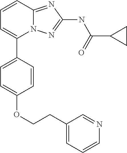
C1=CC2=NC(NC(C3CC3)=O)=NN2C(C2=CC=C(OCCC3=CC=CN=C3)C=C2)=C1
